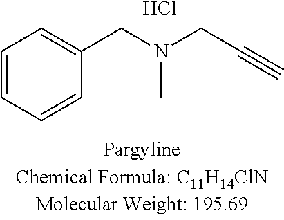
C1=CC=CC(CN(CC#C)C)=C1.Cl
